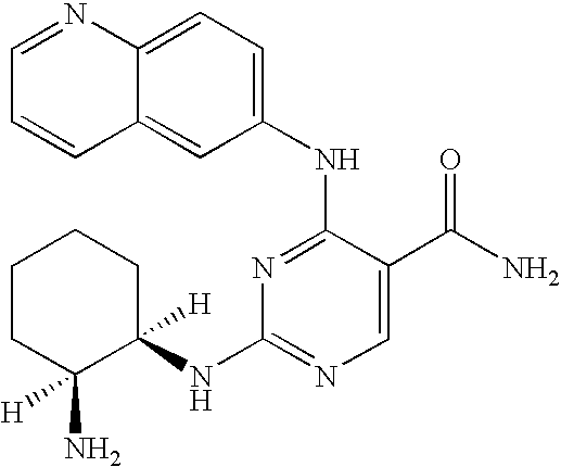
C1CC(N)([H])C(NC2=NC=C(C(N)=O)C(NC3=CC=C4C(=C3)C=CC=N4)=N2)([H])CC1
